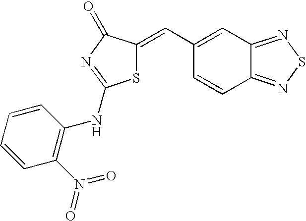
C1(C=C2SC(NC3=C(N(=O)=O)C=CC=C3)=NC2=O)=CC2=NSN=C2C=C1
